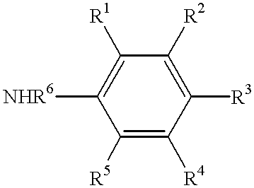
C1([NHR6])=C([R1])C([R2])=C([R3])C([R4])=C1[R5]
